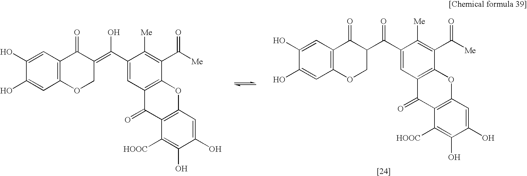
C1(O)=CC2=C(C=C1O)C(=O)C(C(C1=CC3=C(C(C([Me])=O)=C1[Me])OC1=C(C3=O)C([HOOC])=C(O)C(O)=C1)=O)CO2.C1(O)=CC2=C(C=C1O)C(=O)C(=C(C1=CC3=C(C(C([Me])=O)=C1[Me])OC1=C(C3=O)C([HOOC])=C(O)C(O)=C1)O)CO2
